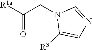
[R1a]C(CN1C([R3])=CN=C1)=O
